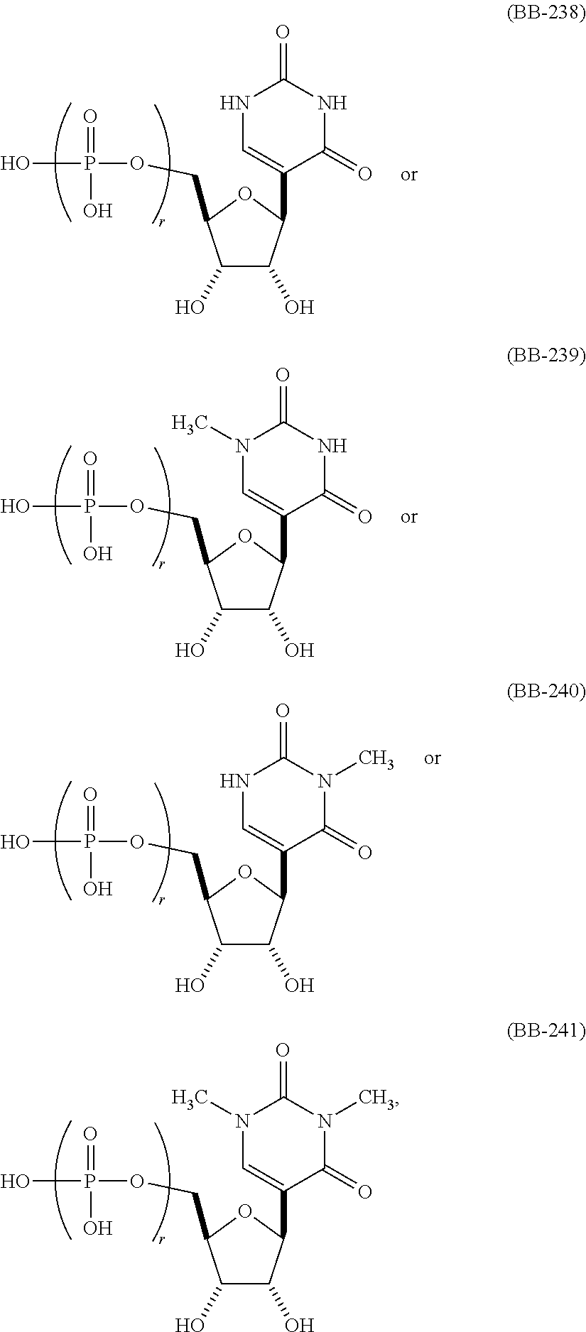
C1(O)C(O)C(C2=CNC(=O)NC2=O)OC1COP(=O)(O)O.C1(O)C(O)C(C2=CN(C)C(=O)NC2=O)OC1COP(=O)(O)O.C1(O)C(O)C(C2=CNC(=O)N(C)C2=O)OC1COP(=O)(O)O.C1(O)C(O)C(C2=CN(C)C(=O)N(C)C2=O)OC1COP(=O)(O)O
